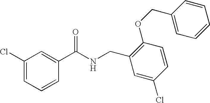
C1(Cl)=CC=CC(C(NCC2=C(OCC3=CC=CC=C3)C=CC(Cl)=C2)=O)=C1
